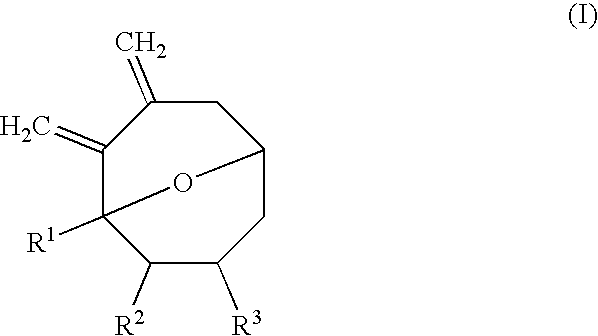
C12([R1])C([R2])C([R3])CC(CC(=C)C1=C)O2
